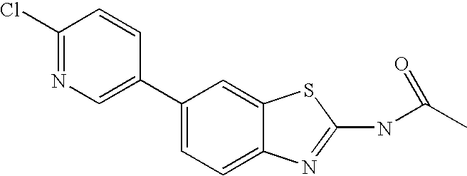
C1(C2=CC=C3C(=C2)SC(NC(C)=O)=N3)=CN=C(Cl)C=C1
